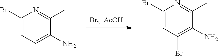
C1(Br)=CC=C(N)C(C)=N1.C1(Br)=CC(Br)=C(N)C(C)=N1
